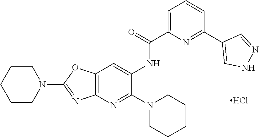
Cl.C12=C(N=C(N3CCCCC3)C(NC(=O)C3=CC=CC(C4=CNN=C4)=N3)=C1)N=C(N1CCCCC1)O2
